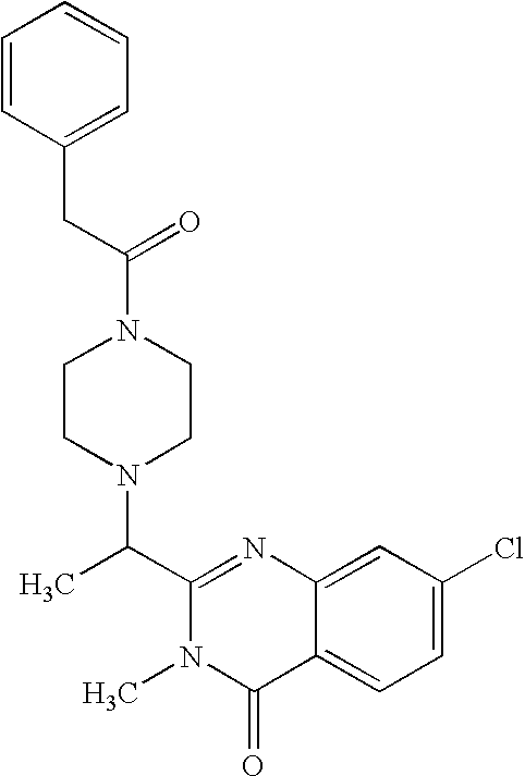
C1(C(N2CCN(C(CC3=CC=CC=C3)=O)CC2)C)=NC2=CC(Cl)=CC=C2C(=O)N1C
